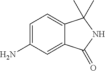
C1=C(N)C=C2C(=C1)C(C)(C)NC2=O
